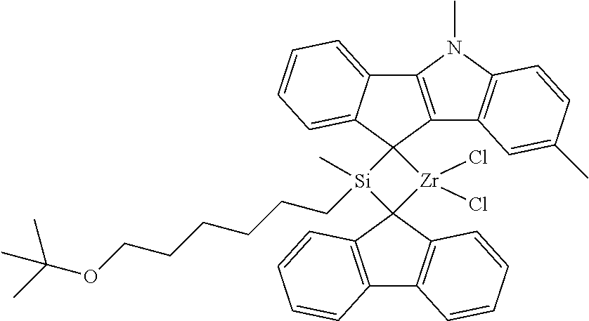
C12=C(C3(C4=CC=CC=C14)[Si](C)(CCCCCCOC(C)(C)C)C1([Zr]3(Cl)Cl)C3=C(C4=C1C=CC=C4)C=CC=C3)C1=C(N2C)C=CC(C)=C1
